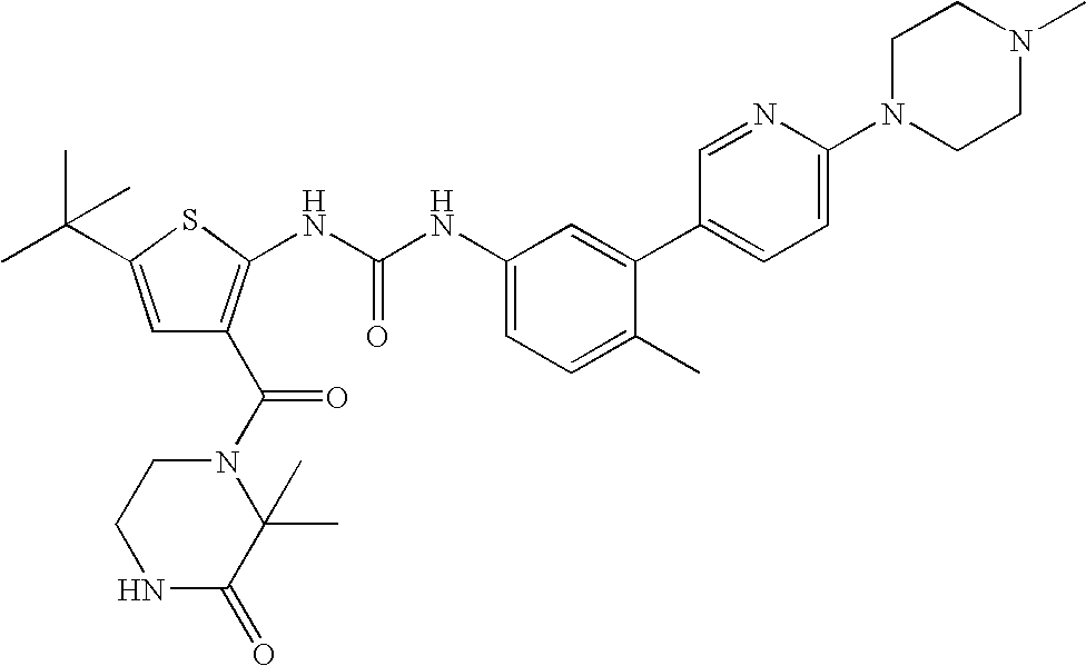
C1N(C2=CC=C(C3=CC(NC(NC4=C(C(N5CCNC(=O)C5(C)C)=O)C=C(C(C)(C)C)S4)=O)=CC=C3C)C=N2)CCN(C)C1
